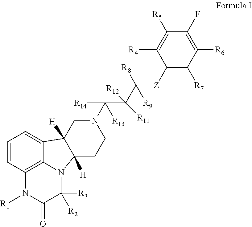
N1(C(C(C([Z]C2=C([R7])C([R6])=C(F)C([R5])=C2[R4])([R8])[R9])([R12])[R11])([R14])[R13])CC2([H])C3=CC=CC4=C3N(C([R2])([R3])C(=O)N4[R1])C2([H])CC1
